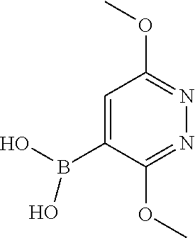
C1=C(B(O)O)C(OC)=NN=C1OC
